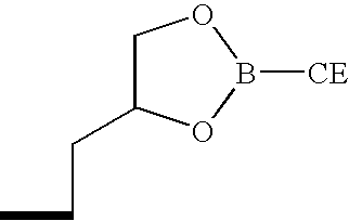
C(C)CC1COB([CE])O1
